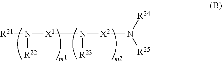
[R21]N([R22])[X1]N([R23])[X2]N([R24])[R25]
